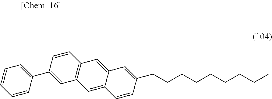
C1=CC(C2=CC=CC=C2)=CC2=C1C=C1C(=C2)C=CC(CCCCCCCCC)=C1
